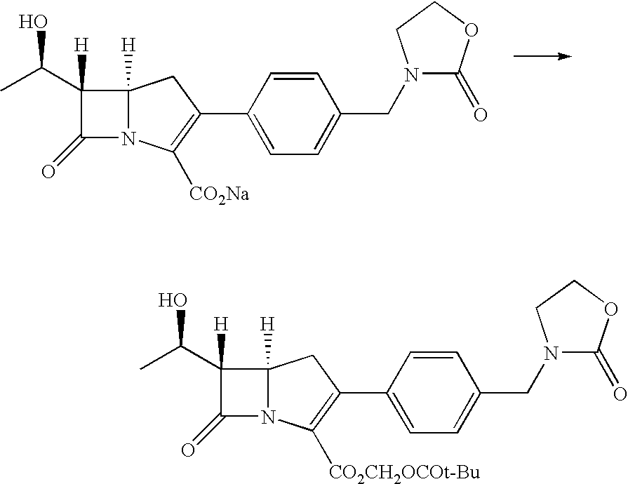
C12([H])N(C([CO2Na])=C(C3=CC=C(CN4C(=O)OCC4)C=C3)C1)C(=O)C2([H])C(C)O.C12([H])N(C([CO2CH2OCOt-Bu])=C(C3=CC=C(CN4C(=O)OCC4)C=C3)C1)C(=O)C2([H])C(C)O
